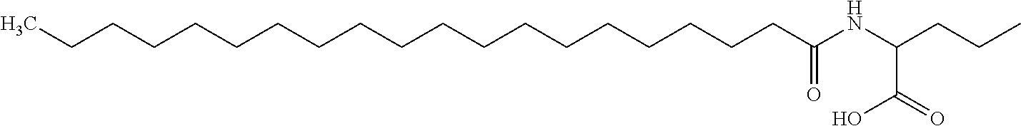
C(CCCCCCCCCCCCCCCC(NC(CCC)C(=O)O)=O)CCC
